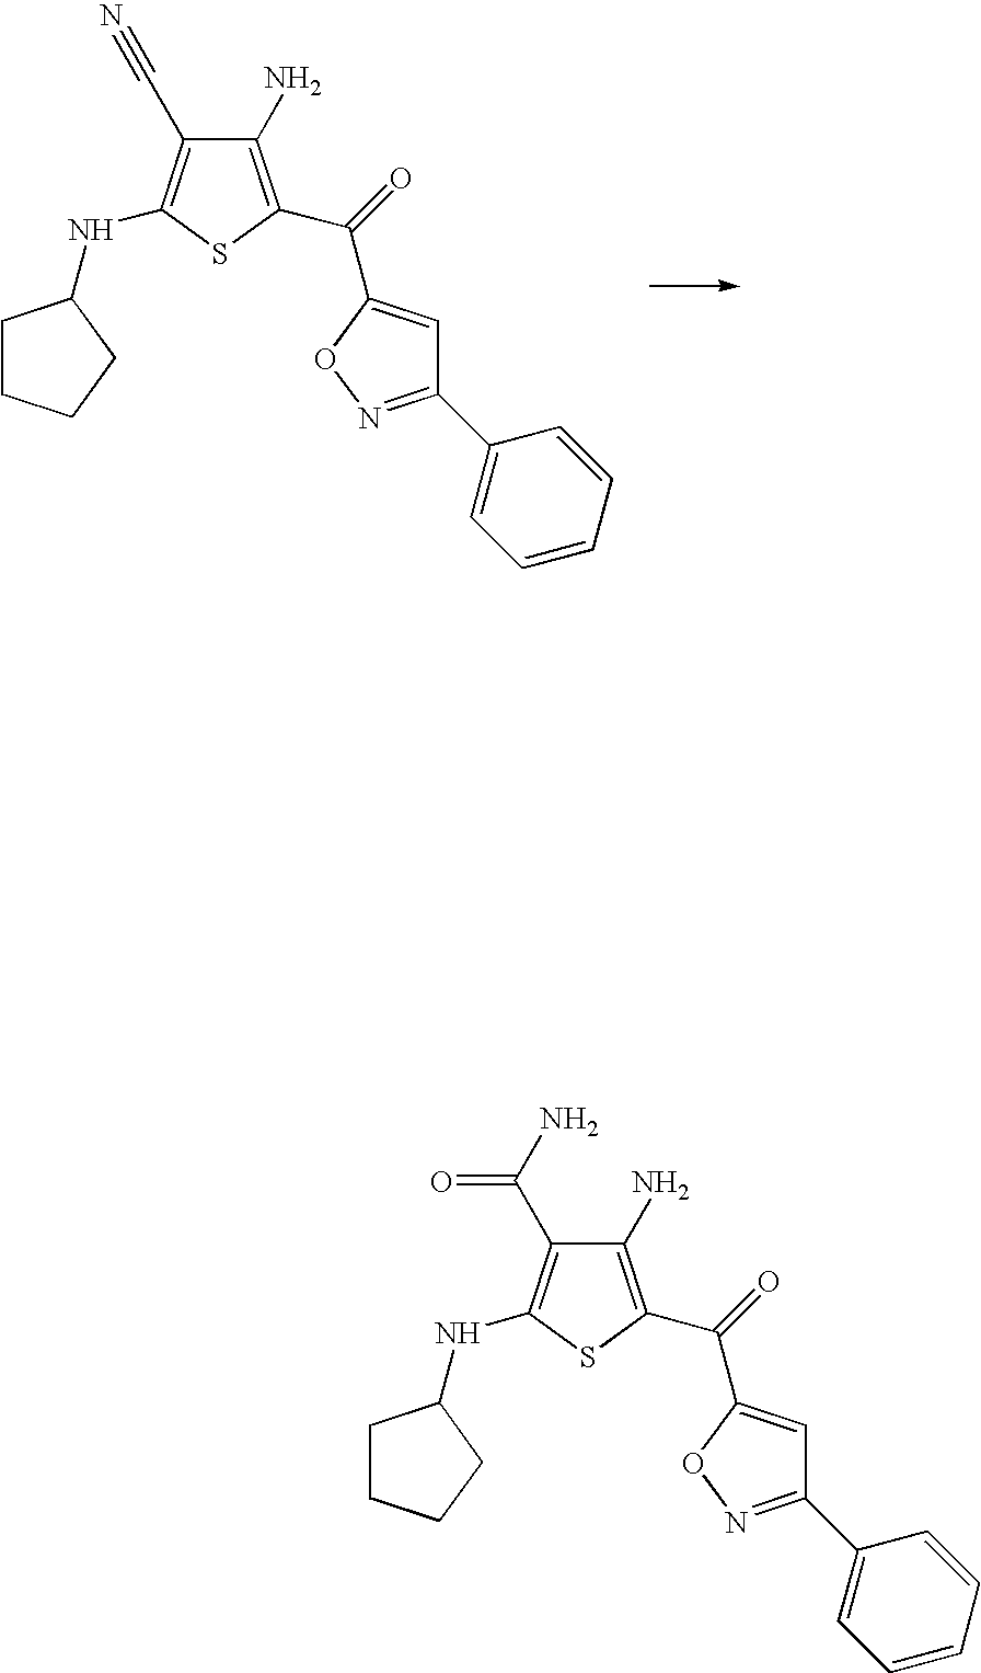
C1(N)=C(C(=O)C2=CC(C3=CC=CC=C3)=NO2)SC(NC2CCCC2)=C1C#N.C1(N)=C(C(=O)C2=CC(C3=CC=CC=C3)=NO2)SC(NC2CCCC2)=C1C(N)=O
